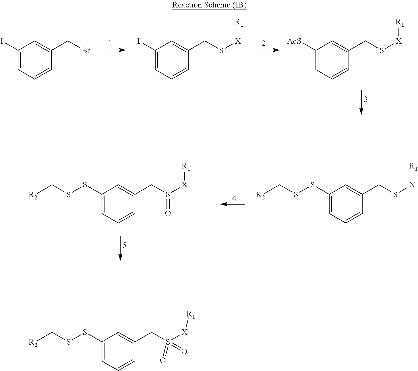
C1=C(CBr)C=CC=C1I.C1=C(CS[X][R1])C=CC=C1I.C1=C(CS[X][R1])C=CC=C1[AcS].C1=C(CS[X][R1])C=CC=C1SSC[R2].C1=C(CS([X][R1])=O)C=CC=C1SSC[R2].C1=C(CS([X][R1])(=O)=O)C=CC=C1SSC[R2]
